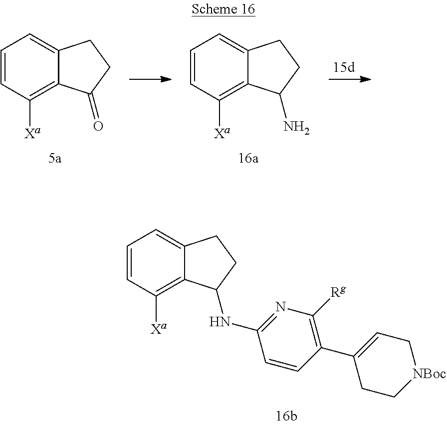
C1=CC([Xa])=C2C(=C1)CCC2NC1=NC([Rg])=C(C2=CC[NBoc]CC2)C=C1.C1=CC([Xa])=C2C(=C1)CCC2=O.C1=CC([Xa])=C2C(=C1)CCC2N
